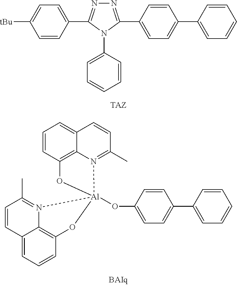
C1(C2=NN=C(C3=CC=C(C4=CC=CC=C4)C=C3)N2C2=CC=CC=C2)=CC=C([tBu])C=C1.C1=CC2=C3C(=C1)C=CC(C)=N3[Al]1(OC3=CC=C(C4=CC=CC=C4)C=C3)(O2)N2=C(C)C=CC3=CC=CC(=C32)O1
